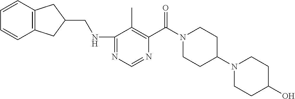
N1=C(NCC2CC3=C(C2)C=CC=C3)C(C)=C(C(N2CCC(N3CCC(O)CC3)CC2)=O)N=C1
